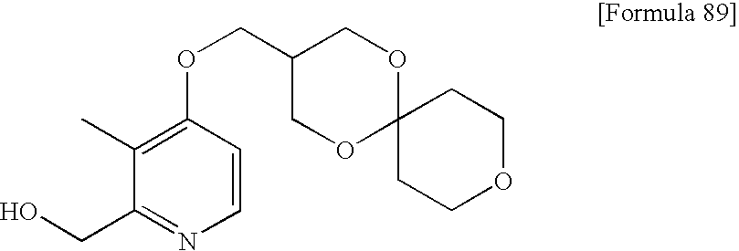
O(CC1COC2(OC1)CCOCC2)C1=C(C)C(CO)=NC=C1
